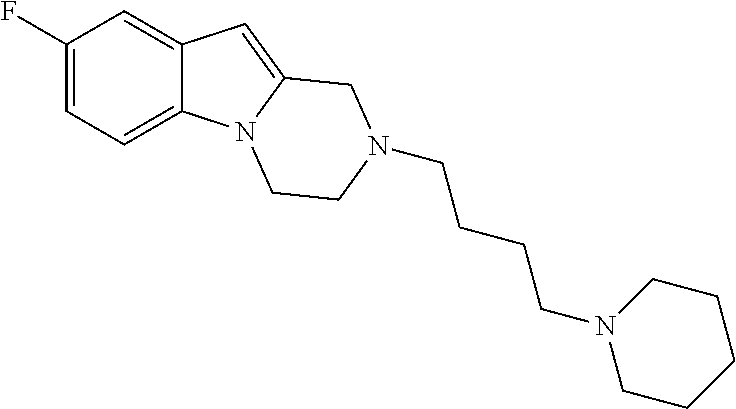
C1(F)=CC=C2C(=C1)C=C1N2CCN(CCCCN2CCCCC2)C1
